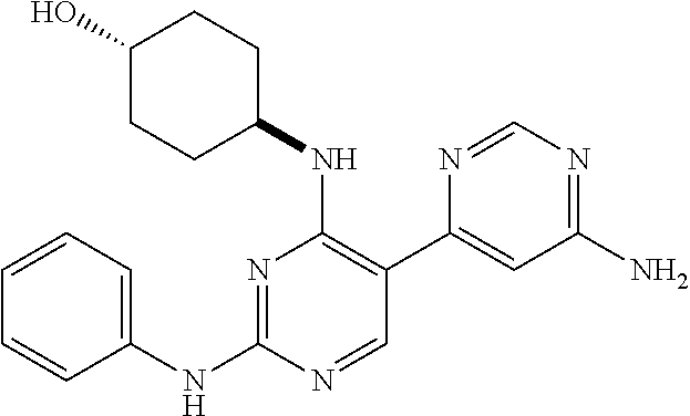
N1=C(NC2=CC=CC=C2)N=CC(C2=CC(N)=NC=N2)=C1NC1CCC(O)CC1
